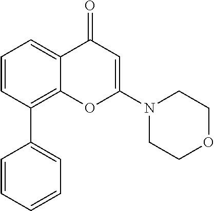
C1CN(C2=CC(=O)C3=CC=CC(C4=CC=CC=C4)=C3O2)CCO1
